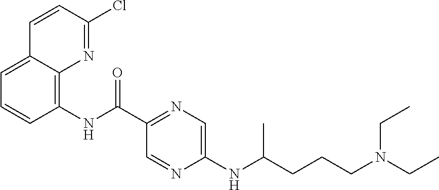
C12=CC=CC(NC(C3=NC=C(NC(CCCN(CC)CC)C)N=C3)=O)=C1N=C(Cl)C=C2
